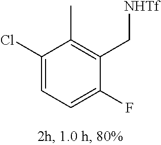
C1=C(F)C(C[NHTf])=C(C)C(Cl)=C1
